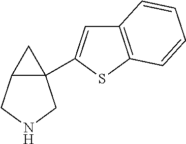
C12(C3=CC4=C(S3)C=CC=C4)C(CNC1)C2
